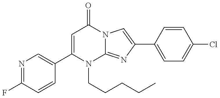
C1(F)=NC=C(C2=CC(=O)N3C(=NC(C4=CC=C(Cl)C=C4)=C3)N2CCCCC)C=C1
